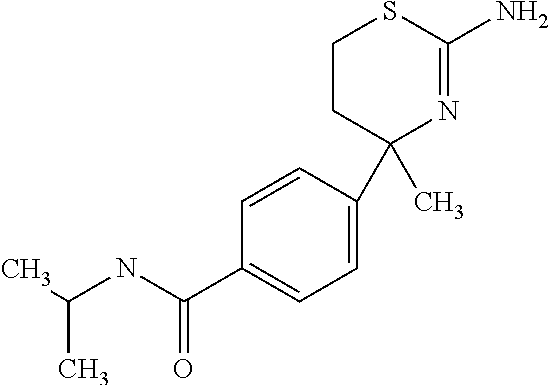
C1CC(C2=CC=C(C(NC(C)C)=O)C=C2)(C)N=C(N)S1
